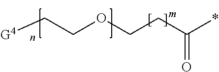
[G4]CCOCCC(*)=O
